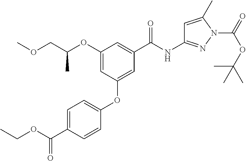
C1(OC(COC)C)=CC(OC2=CC=C(C(OCC)=O)C=C2)=CC(C(NC2=NN(C(=O)OC(C)(C)C)C(C)=C2)=O)=C1
